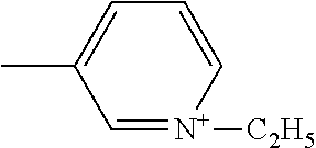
C1=[N+]([C2H5])C=CC=C1C
